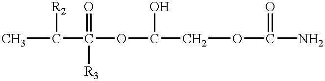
CC(C(OC(COC(N)=O)O)(=O)[R3])[R2]
